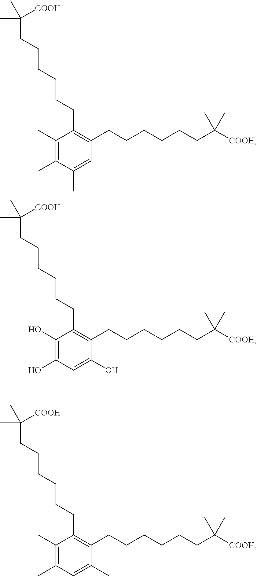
C1(C)=C(C)C(C)=CC(CCCCCCC(C)(C)[COOH])=C1CCCCCCC([COOH])(C)C.C1(O)=C(O)C=C(O)C(CCCCCCC(C)(C)[COOH])=C1CCCCCCC([COOH])(C)C.C1(C)=C(C)C=C(C)C(CCCCCCC(C)(C)[COOH])=C1CCCCCCC([COOH])(C)C
